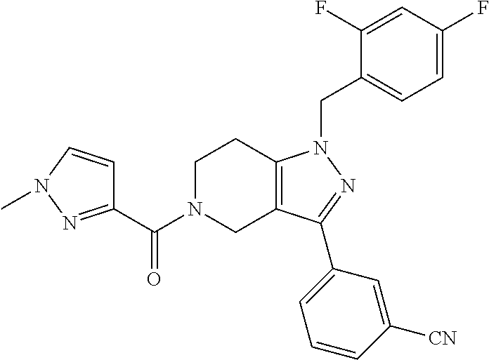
C1N(C(C2=NN(C)C=C2)=O)CC2=C(C1)N(CC1=CC=C(F)C=C1F)N=C2C1=CC=CC([CN])=C1
